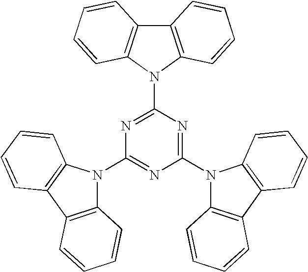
C1(N2C3=C(C4=C2C=CC=C4)C=CC=C3)=NC(N2C3=C(C4=C2C=CC=C4)C=CC=C3)=NC(N2C3=C(C4=C2C=CC=C4)C=CC=C3)=N1
